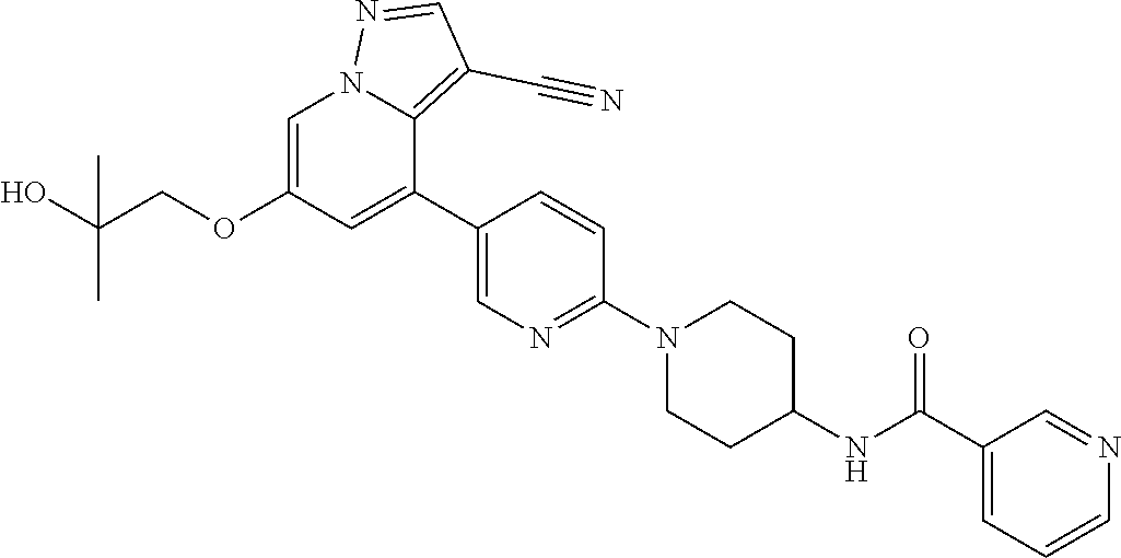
C1=C(OCC(O)(C)C)C=C(C2=CN=C(N3CCC(NC(C4=CC=CN=C4)=O)CC3)C=C2)C2=C(C#N)C=NN12
